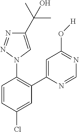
C1=CC(Cl)=CC(C2=CC(O[H])=NC=N2)=C1N1C=C(C(C)(C)O)N=N1
